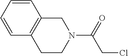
C1=CC=CC2=C1CN(C(CCl)=O)CC2
